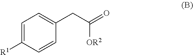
C1=C([R1])C=CC(CC([OR2])=O)=C1
